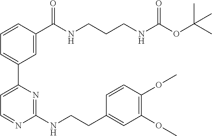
C1=CC(C(NCCCNC(OC(C)(C)C)=O)=O)=CC(C2=CC=NC(NCCC3=CC(OC)=C(OC)C=C3)=N2)=C1
